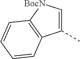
C1(C)=C[BocN]C2=C1C=CC=C2
